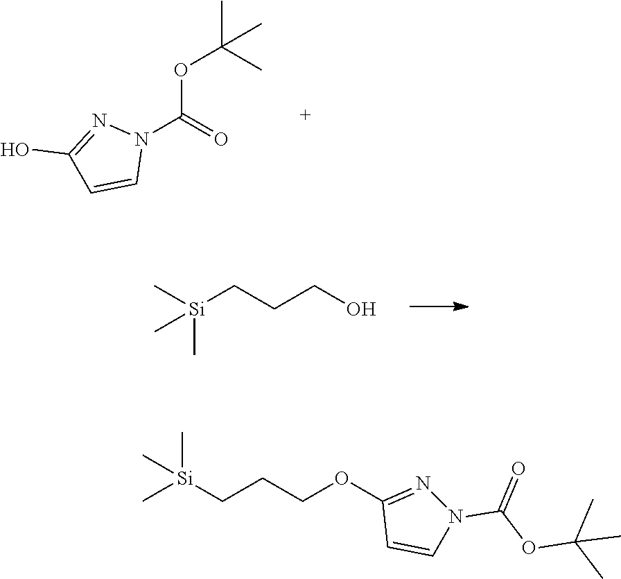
C1=CN(C(OC(C)(C)C)=O)N=C1O.C[Si](C)(C)CCCO.[Si](C)(C)(C)CCCOC1=NN(C(OC(C)(C)C)=O)C=C1
